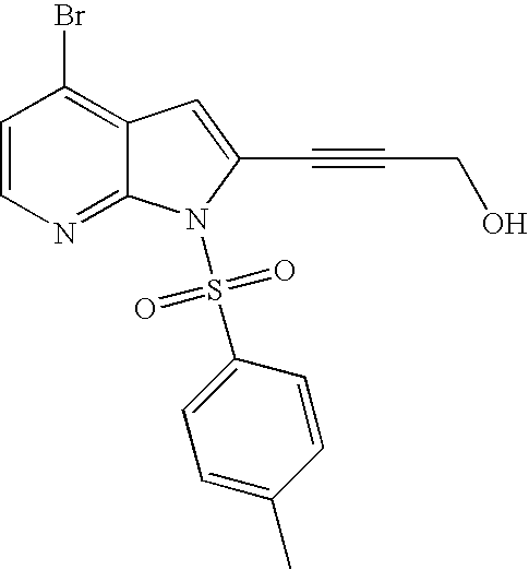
C1=CN=C2C(=C1Br)C=C(C#CCO)N2S(C1=CC=C(C)C=C1)(=O)=O
